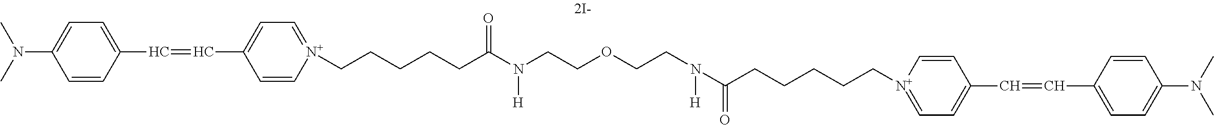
C1=C(N(C)C)C=CC(C=CC2=CC=[N+](CCCCCC(N(CCOCCN(C(CCCCC[N+]3=CC=C(C=CC4=CC=C(N(C)C)C=C4)C=C3)=O)[H])[H])=O)C=C2)=C1
